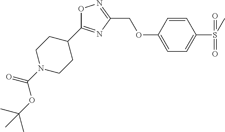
O1C(C2CCN(C(OC(C)(C)C)=O)CC2)=NC(COC2=CC=C(S(C)(=O)=O)C=C2)=N1
